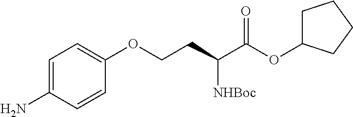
C1=C(N)C=CC(OCCC(C(OC2CCCC2)=O)[NHBoc])=C1
